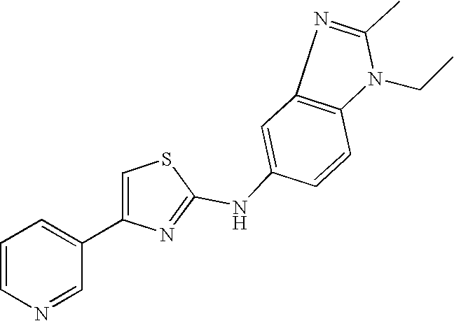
C1(NC2=CC3=C(C=C2)N(CC)C(C)=N3)=NC(C2=CC=CN=C2)=CS1
